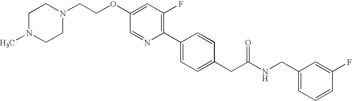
C(OC1=CC(F)=C(C2=CC=C(CC(NCC3=CC=CC(F)=C3)=O)C=C2)N=C1)CN1CCN(C)CC1
